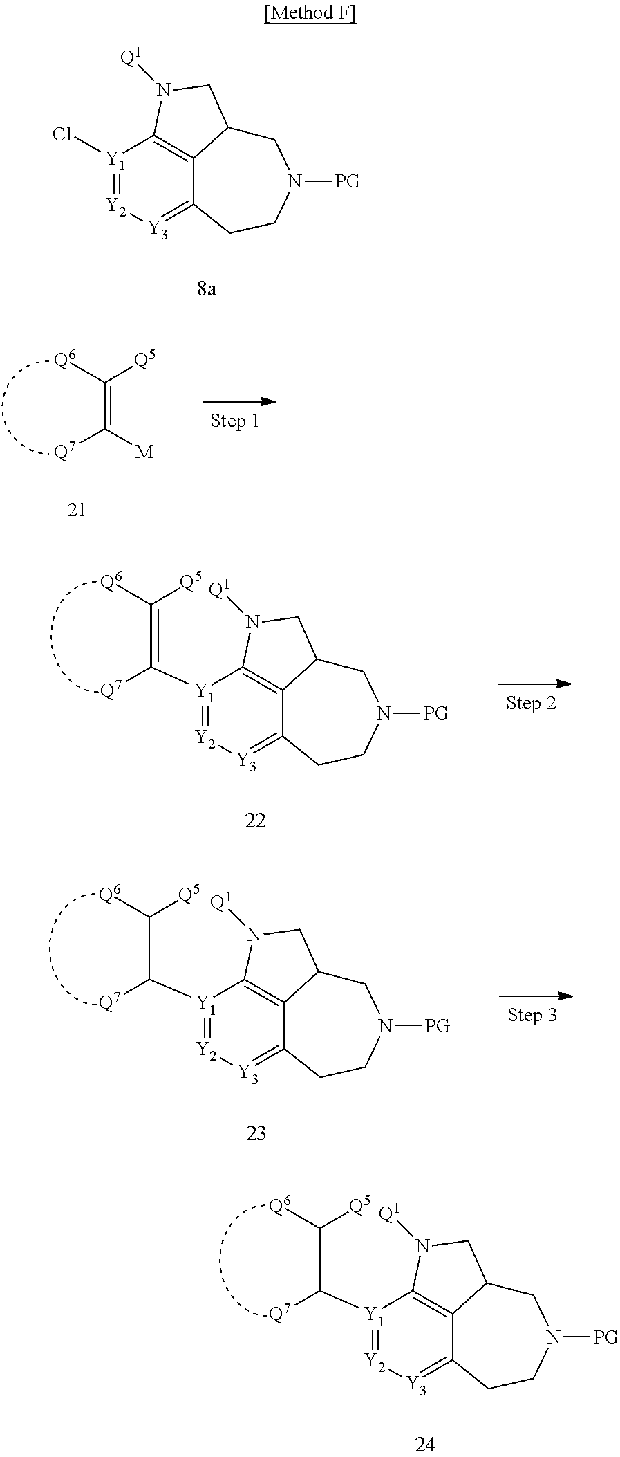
[Y1]1(Cl)=[Y2][Y3]=C2C3=C1N([Q1])CC3CN([PG])CC2.C(=C([M])[Q7])([Q6])[Q5].[Y2]1=[Y1](C(=C([Q6])[Q5])[Q7])C2=C3C(=[Y3]1)CCN([PG])CC3CN2[Q1].[Y2]1=[Y1](C(C([Q6])[Q5])[Q7])C2=C3C(=[Y3]1)CCN([PG])CC3CN2[Q1].[Y2]1=[Y1](C(C([Q6])[Q5])[Q7])C2=C3C(=[Y3]1)CCN([PG])CC3CN2[Q1]
